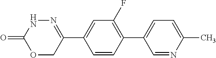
N1C(=O)OCC(C2=CC(F)=C(C3=CC=C(C)N=C3)C=C2)=N1
